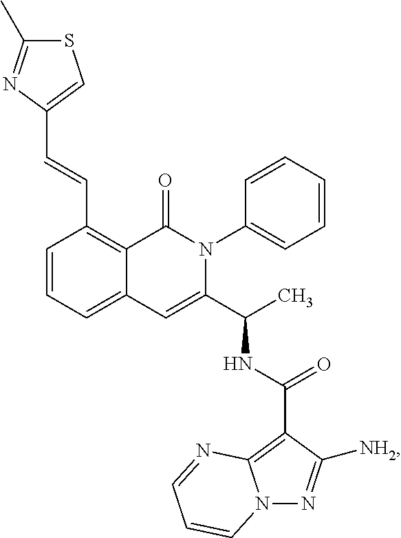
C1=CC=C2C(=C1C=CC1=CSC(C)=N1)C(=O)N(C1=CC=CC=C1)C(C(C)NC(=O)C1=C3N(N=C1[NH2])C=CC=N3)=C2
